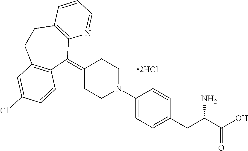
C1(=C2C3=C(CCC4=C2C=CC(Cl)=C4)C=CC=N3)CCN(C2=CC=C(CC(C(O)=O)N)C=C2)CC1
